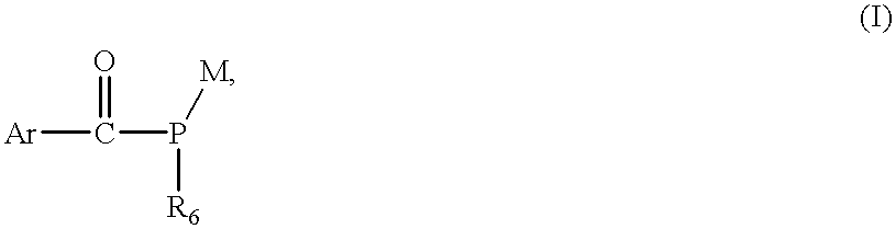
[Ar]C(P([M])[R6])=O
